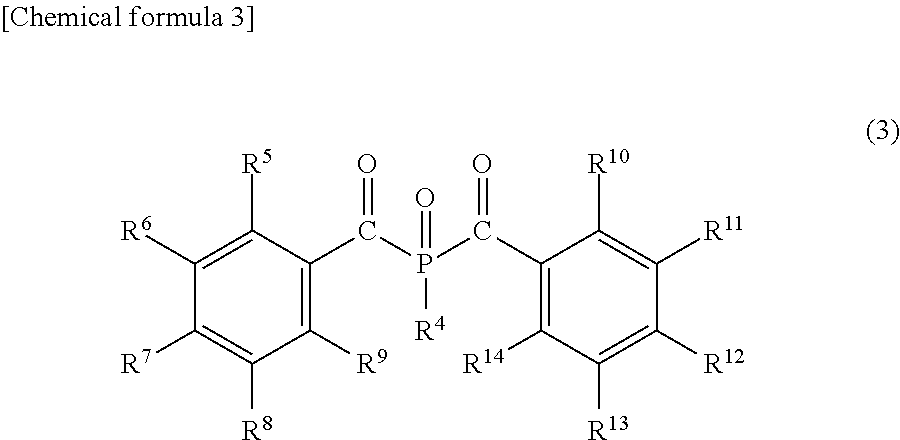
C1([R6])=C([R5])C(C(P(C(C2=C([R14])C([R13])=C([R12])C([R11])=C2[R10])=O)(=O)[R4])=O)=C([R9])C([R8])=C1[R7]
